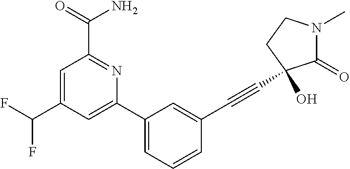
C1(C(F)F)=CC(C(N)=O)=NC(C2=CC=CC(C#CC3(O)C(=O)N(C)CC3)=C2)=C1
